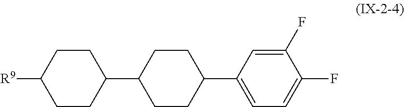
C1(C2CCC(C3=CC=C(F)C(F)=C3)CC2)CCC([R9])CC1
